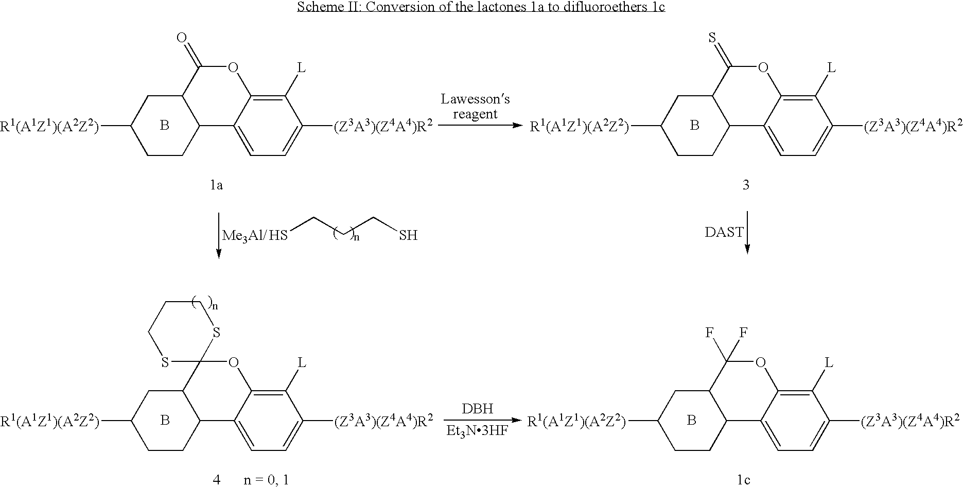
C12CC([R1(A1Z1)(A2Z2)])CCC1C1=CC=C([(Z3A3)(Z4A4)R2])C([L])=C1OC2=O.B.C12CC([R1(A1Z1)(A2Z2)])CCC1C1=CC=C([(Z3A3)(Z4A4)R2])C([L])=C1OC2=S.B.SCCCS.C12CC([R1(A1Z1)(A2Z2)])CCC1C1=CC=C([(Z3A3)(Z4A4)R2])C([L])=C1OC2(F)F.B.C12CC([R1(A1Z1)(A2Z2)])CCC1C1=CC=C([(Z3A3)(Z4A4)R2])C([L])=C1OC21SCCCS1.B.[DBH].[Et3N3HF]
